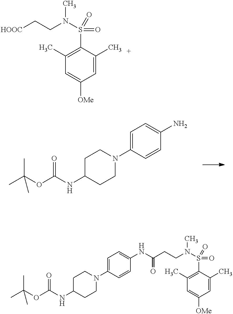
C1C(NC(OC(C)(C)C)=O)CCN(C2=CC=C(N)C=C2)C1.C1C(NC(OC(C)(C)C)=O)CCN(C2=CC=C(NC(=O)CCN(S(C3=C(C)C=C([OMe])C=C3C)(=O)=O)C)C=C2)C1.C1(C)=C(S(=O)(=O)N(C)CC[HOOC])C(C)=CC([OMe])=C1
